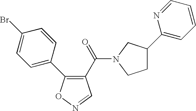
C1(C(=O)N2CC(C3=CC=CC=N3)CC2)=C(C2=CC=C(Br)C=C2)ON=C1
